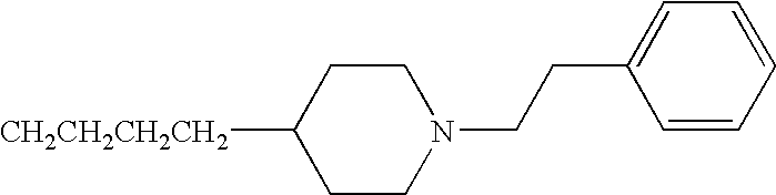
[CH2CH2CH2CH2]C1CCN(CCC2=CC=CC=C2)CC1
